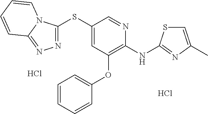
C1=CC=CC(OC2=C(NC3=NC(C)=CS3)N=CC(SC3=NN=C4N3C=CC=C4)=C2)=C1.Cl.Cl
